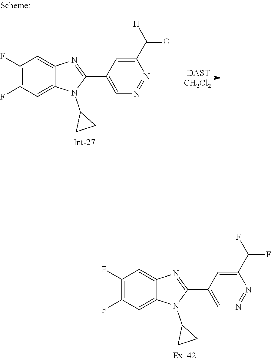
C1(F)=C(F)C=C2C(=C1)N=C(C1=CN=NC(C(F)F)=C1)N2C1CC1.C1(F)=C(F)C=C2C(=C1)N=C(C1=CN=NC(C(=O)[H])=C1)N2C1CC1.[CH2Cl2].[DAST]
